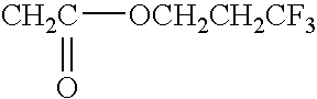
[CH2C]([OCH2CH2CF3])=O
